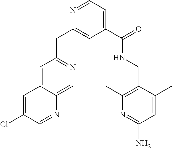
N1=CC=C(C(NCC2=C(C)N=C(N)C=C2C)=O)C=C1CC1=NC=C2C(=C1)C=C(Cl)C=N2
